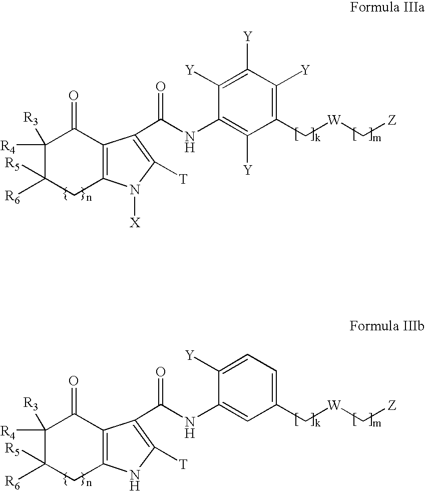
C12=C(N([X])C([T])=C1C(=O)NC1=C([Y])C(C[W]C[Z])=C([Y])C([Y])=C1[Y])CC([R5])([R6])C([R4])([R3])C2=O.C12=C(NC([T])=C1C(=O)NC1=CC(C[W]C[Z])=CC=C1[Y])CC([R5])([R6])C([R4])([R3])C2=O
